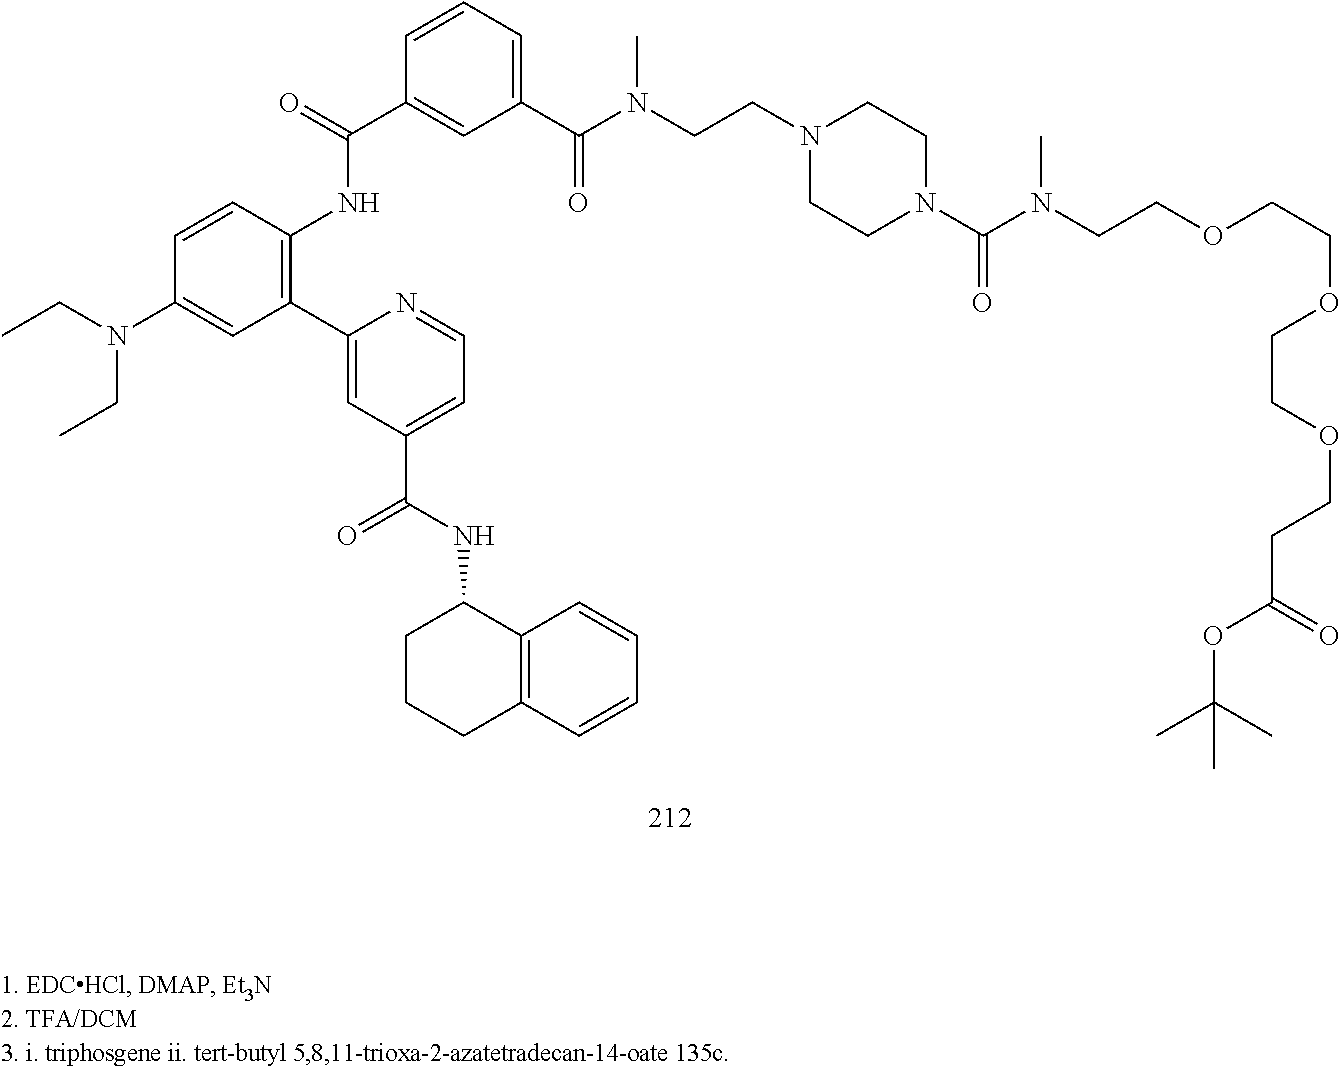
C1=CC(NC(C2=CC(C(N(C)CCN3CCN(C(N(CCOCCOCCOCCC(OC(C)(C)C)=O)C)=O)CC3)=O)=CC=C2)=O)=C(C2=CC(C(NC3C4=C(C=CC=C4)CCC3)=O)=CC=N2)C=C1N(CC)CC
